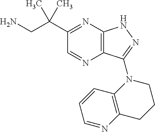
NCC(C1=NC2=C(N=C1)C(N1CCCC3=C1C=CC=N3)=NN2)(C)C
